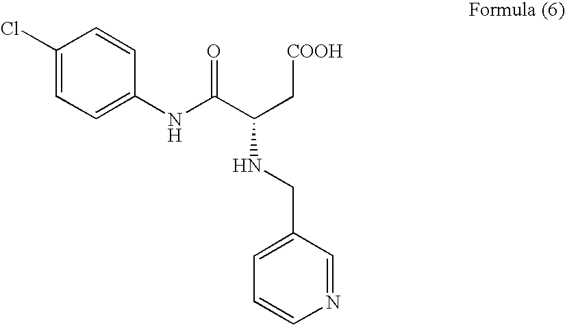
C1(Cl)=CC=C(NC(C(C[COOH])NCC2=CC=CN=C2)=O)C=C1
